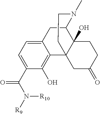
C12=CC=C(C(N([R10])[R9])=O)C(O)=C1C13C(O)(C(C2)N(C)CC1)CCC(=O)C3
